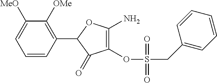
C1=CC(C2C(=O)C(OS(CC3=CC=CC=C3)(=O)=O)=C(N)O2)=C([OMe])C([MeO])=C1
